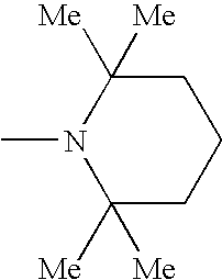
CN1C([Me])([Me])CCCC1([Me])[Me]
